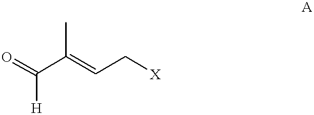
O=C(C(=CC[X])C)[H]
